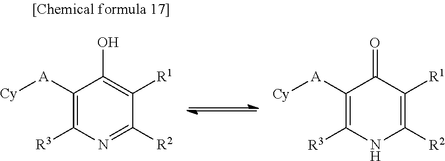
C1([A][Cy])=C([R3])N=C([R2])C([R1])=C1O.C1([A][Cy])=C([R3])NC([R2])=C([R1])C1=O
